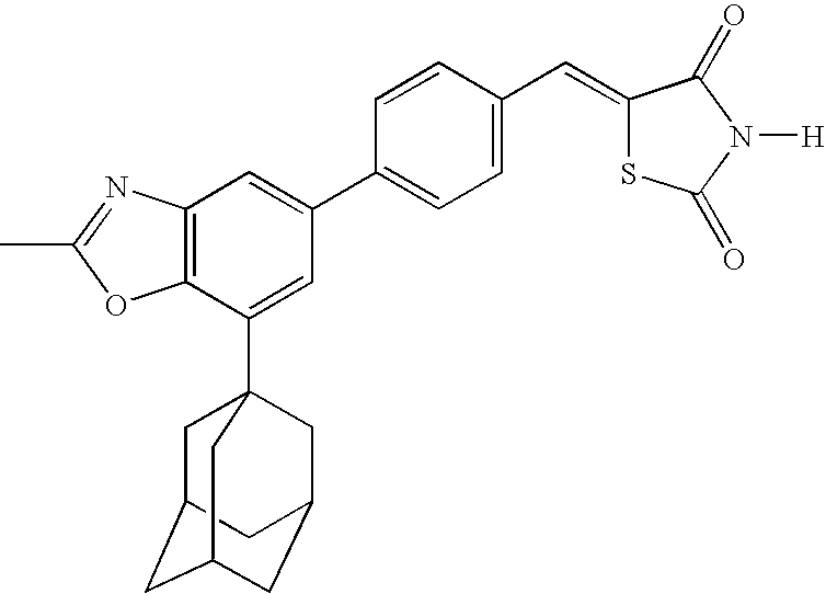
CC1=NC2=C(O1)C(C13CC4CC(CC(C1)C4)C3)=CC(C1=CC=C(C=C3SC(=O)N([H])C3=O)C=C1)=C2
